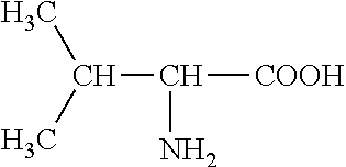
C(C(N)[COOH])(C)C
